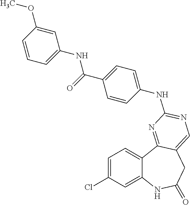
C1=C(Cl)C=C2C(=C1)C1=NC(NC3=CC=C(C(=O)NC4=CC=CC(OC)=C4)C=C3)=NC=C1CC(=O)N2
